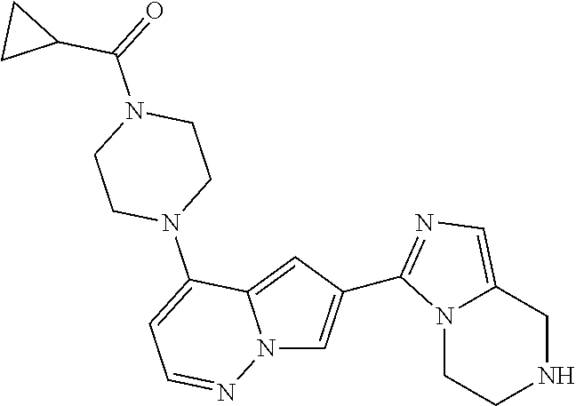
N12C=C(C3=NC=C4N3CCNC4)C=C1C(N1CCN(C(=O)C3CC3)CC1)=CC=N2
